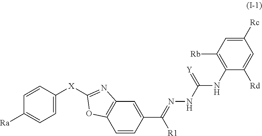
C1=CC(C(=NNC(=[Y])NC2=C([Rb])C=C([Rc])C=C2[Rd])[R1])=CC2=C1OC([X]C1=CC=C([Ra])C=C1)=N2
